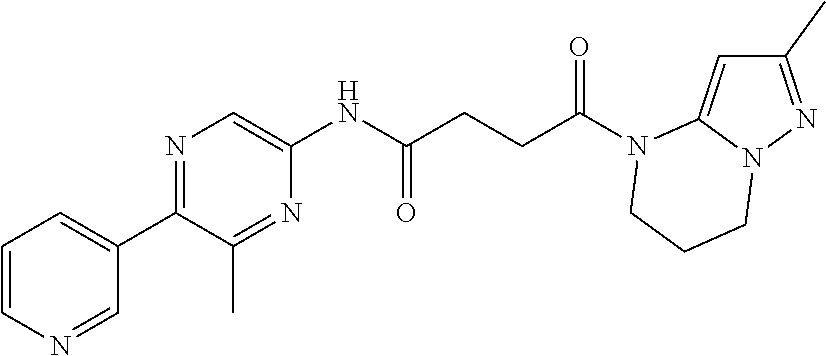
C1(C)=NN2C(=C1)N(C(CCC(NC1=CN=C(C3=CC=CN=C3)C(C)=N1)=O)=O)CCC2
